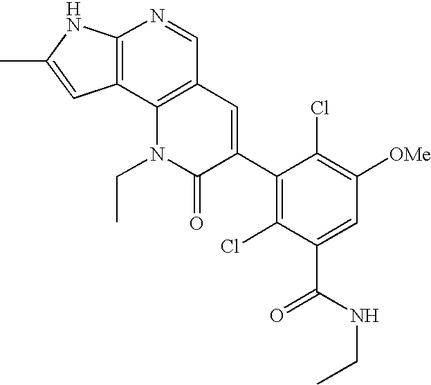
C12=C(C3=C(C=N1)C=C(C1=C(Cl)C(C(NCC)=O)=CC([OMe])=C1Cl)C(=O)N3CC)C=C(C)N2
